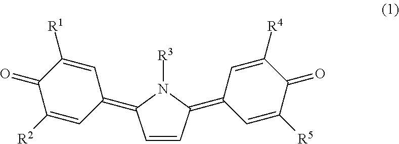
C1=CC(=C2C=C([R5])C(=O)C([R4])=C2)N([R3])C1=C1C=C([R1])C(=O)C([R2])=C1
